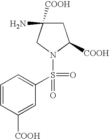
C1C(N)([COOH])CN(S(C2=CC=CC([COOH])=C2)(=O)=O)C1[COOH]
